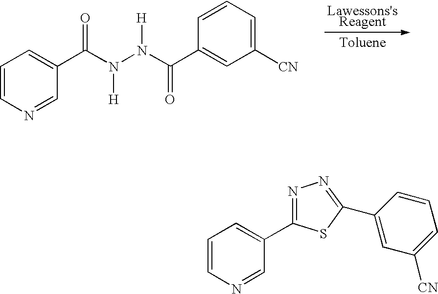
C1=CN=CC(C(N(N([H])C(C2=CC([CN])=CC=C2)=O)[H])=O)=C1.[Toluene].[Lawessons'sReagent].C1=CN=CC(C2=NN=C(C3=CC([CN])=CC=C3)S2)=C1
